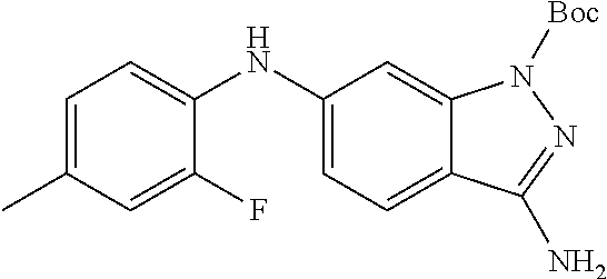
C1=C(C)C=C(F)C(NC2=CC=C3C(=C2)N([Boc])N=C3N)=C1
